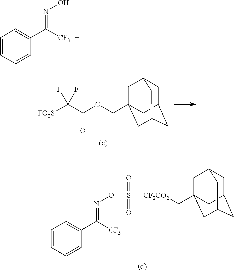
C1C2CC3CC(COC(C([FO2S])(F)F)=O)(CC1C3)C2.O(S(=O)(=O)[CF2CO2]CC12CC3CC(CC(C1)C3)C2)N=C(C1=CC=CC=C1)[CF3].C1=CC=CC(C([CF3])=NO)=C1
